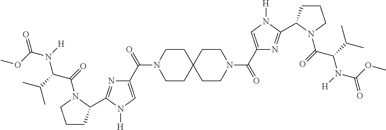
C1CC2(CCN1C(C1=CN([H])C(C3CCCN3C(=O)C(C(C)C)N([H])C(OC)=O)=N1)=O)CCN(C(C1=CN([H])C(C3CCCN3C(=O)C(C(C)C)N([H])C(OC)=O)=N1)=O)CC2
